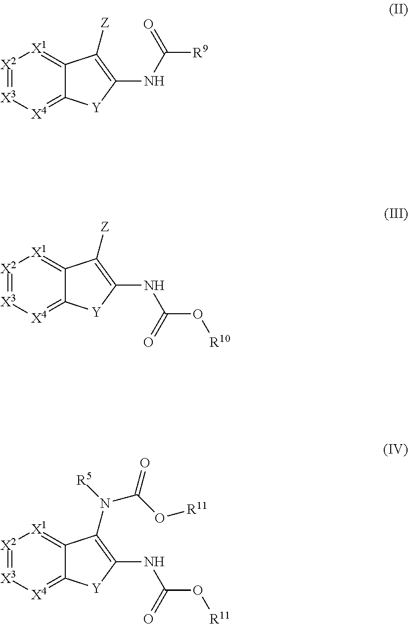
[X2]1=[X3][X4]=C2C(=[X1]1)C([Z])=C(NC([R9])=O)[Y]2.[X2]1=[X3][X4]=C2C(=[X1]1)C([Z])=C(NC(O[R10])=O)[Y]2.[X2]1=[X3][X4]=C2C(=[X1]1)C(N(C(O[R11])=O)[R5])=C(NC(O[R11])=O)[Y]2
